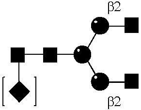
C(C)C(CC)CCC
